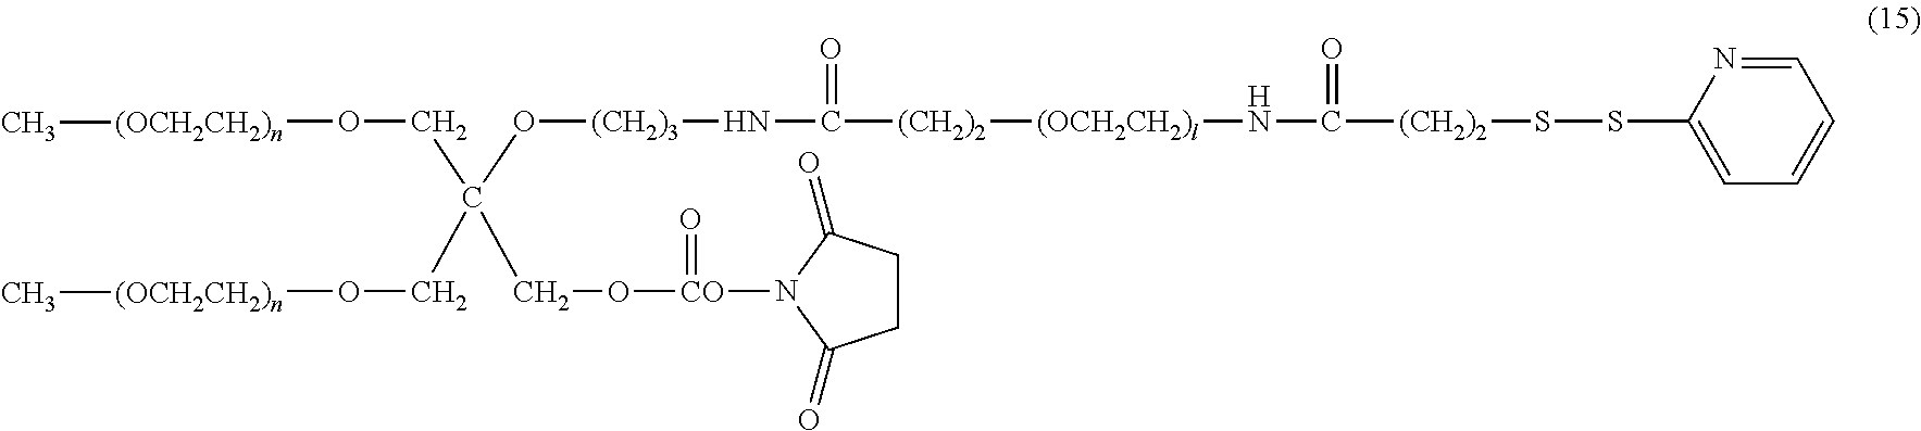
O(CC(CO[CO](=O)N1C(=O)CCC1=O)(O[(CH2)3]NC([(CH2)2][(OCH2CH2)l]NC([(CH2)2]SSC1=CC=CC=N1)=O)=O)CO[(OCH2CH2)n]C)[(OCH2CH2)n]C
